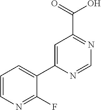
C1=C(C2=CC=CN=C2F)N=CN=C1C(=O)O
